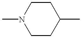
N1(C)CCC(C)CC1
